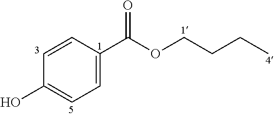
C1=C(C(OCCCC)=O)C=CC(O)=C1
